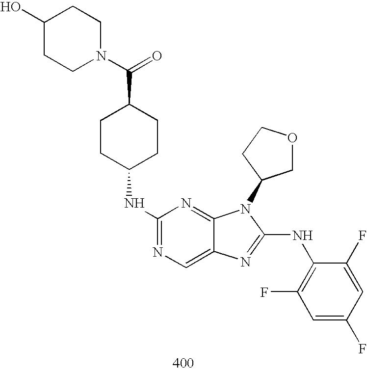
C1(NC2CCC(C(=O)N3CCC(O)CC3)CC2)=NC=C2C(=N1)N(C1COCC1)C(NC1=C(F)C=C(F)C=C1F)=N2
